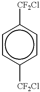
c1([CF2Cl])ccc([CF2Cl])cc1
